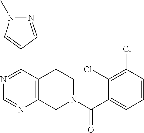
N1=C(C2=CN(C)N=C2)C2=C(N=C1)CN(C(C1=CC=CC(Cl)=C1Cl)=O)CC2
